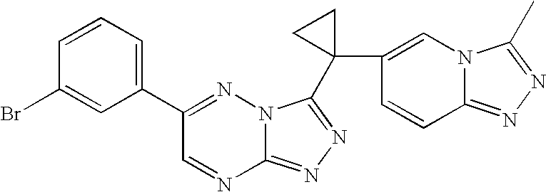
C1=NC2=NN=C(C3(C4=CN5C(=NN=C5C)C=C4)CC3)N2N=C1C1=CC=CC(Br)=C1
